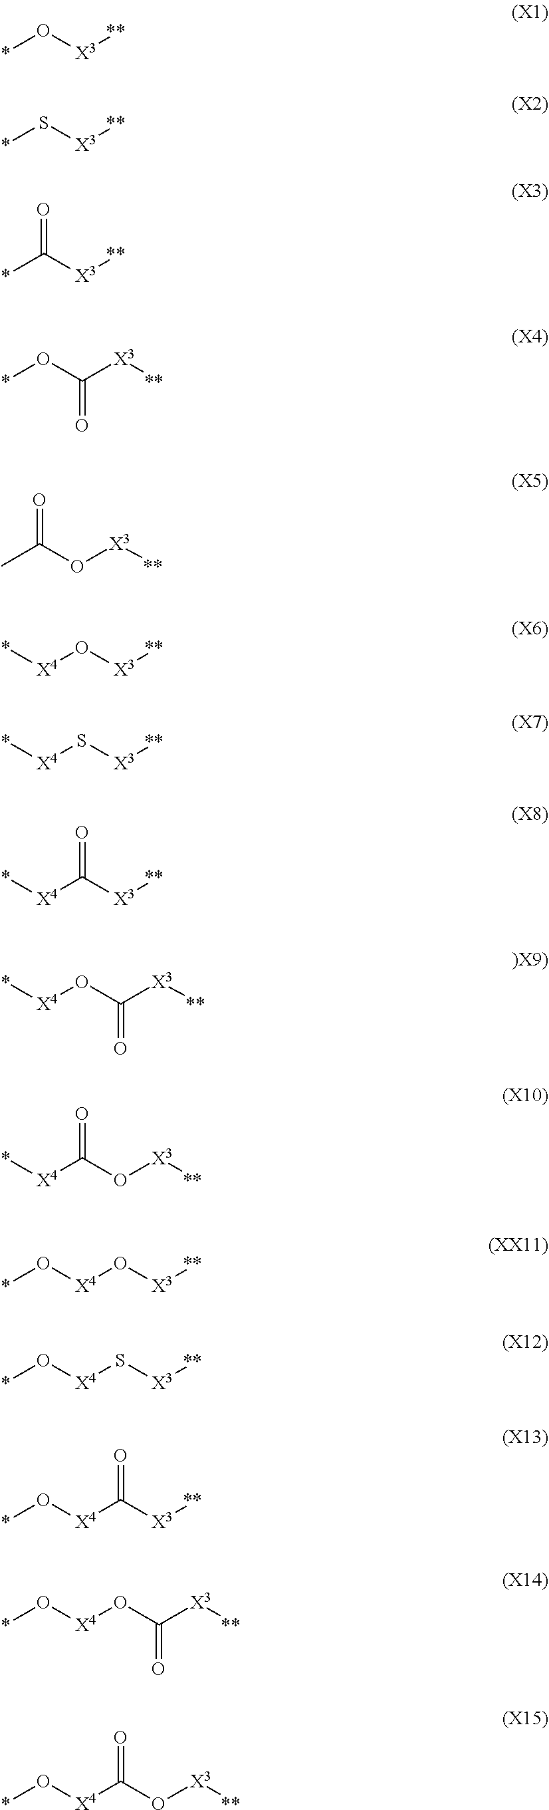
*O[X3][**].*S[X3][**].*C([X3][**])=O.*OC([X3][**])=O.O([X3][**])C(C)=O.[X4](O[X3][**])*.[X4](S[X3][**])*.[X4](C([X3][**])=O)*.C([X3][**])(O[X4]*)=O.[X4](C(O[X3][**])=O)*.[X4](O[X3][**])O*.[X4](S[X3][**])O*.[X4](C([X3][**])=O)O*.[X4](OC([X3][**])=O)O*.[X4](C(O[X3][**])=O)O*
